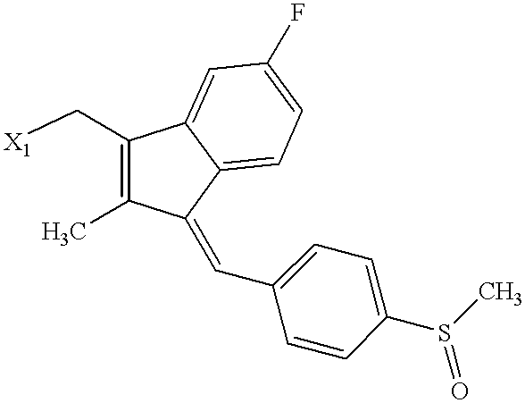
C1(C[X1])=C(C)C(=CC2=CC=C(S(C)=O)C=C2)C2=CC=C(F)C=C12
